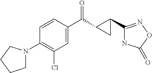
C1=CC(C(C2C(C3=NOC(=O)N3)C2)=O)=CC(Cl)=C1N1CCCC1
